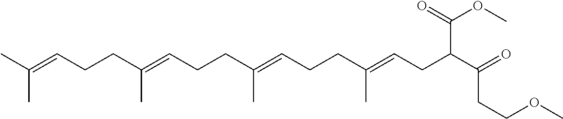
C(C=C(CCC=C(CCC=C(CCC=C(C)C)C)C)C)C(C(=O)CCOC)C(OC)=O
